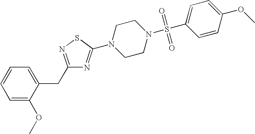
C1=C(OC)C(CC2=NSC(N3CCN(S(C4=CC=C(OC)C=C4)(=O)=O)CC3)=N2)=CC=C1
